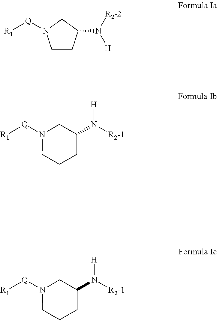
C1CC(N([R2-2])[H])CN1[Q][R1].N1([Q][R1])CCCC(N([R2-1])[H])C1.N1([Q][R1])CCCC(N([R2-1])[H])C1
